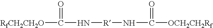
[RfCH2CH2O]C(=O)N[R]NC(=O)[OCH2CH2Rf]
